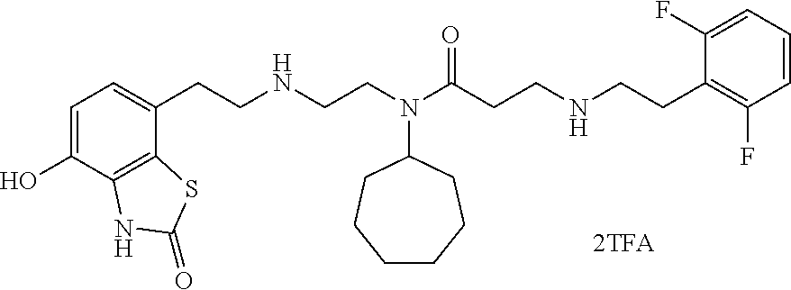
C1=C(O)C2=C(C(CCNCCN(C(CCNCCC3=C(F)C=CC=C3F)=O)C3CCCCCC3)=C1)SC(=O)N2
